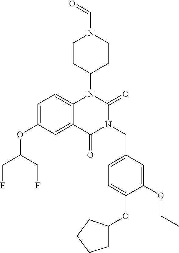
C1=C(OC(CF)CF)C=C2C(=C1)N(C1CCN(C=O)CC1)C(=O)N(CC1=CC=C(OC3CCCC3)C(OCC)=C1)C2=O
